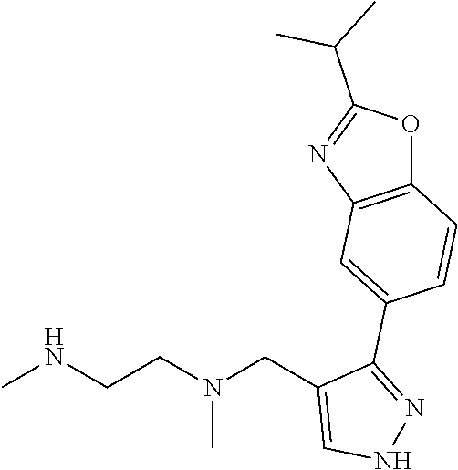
CNCCN(CC1=CNN=C1C1=CC2=C(C=C1)OC(C(C)C)=N2)C
